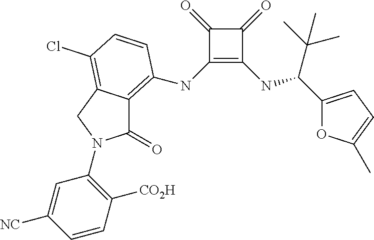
C1(NC2=C3C(=O)N(C4=C([CO2H])C=CC([NC])=C4)CC3=C(Cl)C=C2)=C(NC(C(C)(C)C)C2=CC=C(C)O2)C(=O)C1=O
